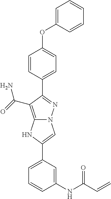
C1=CC(C2=NN3C(=C2C(=O)N)NC(C2=CC=CC(NC(=O)C=C)=C2)=C3)=CC=C1OC1=CC=CC=C1
